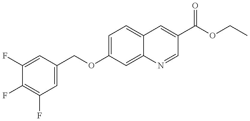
C1(F)=CC(COC2=CC=C3C(=C2)N=CC(C(OCC)=O)=C3)=CC(F)=C1F
